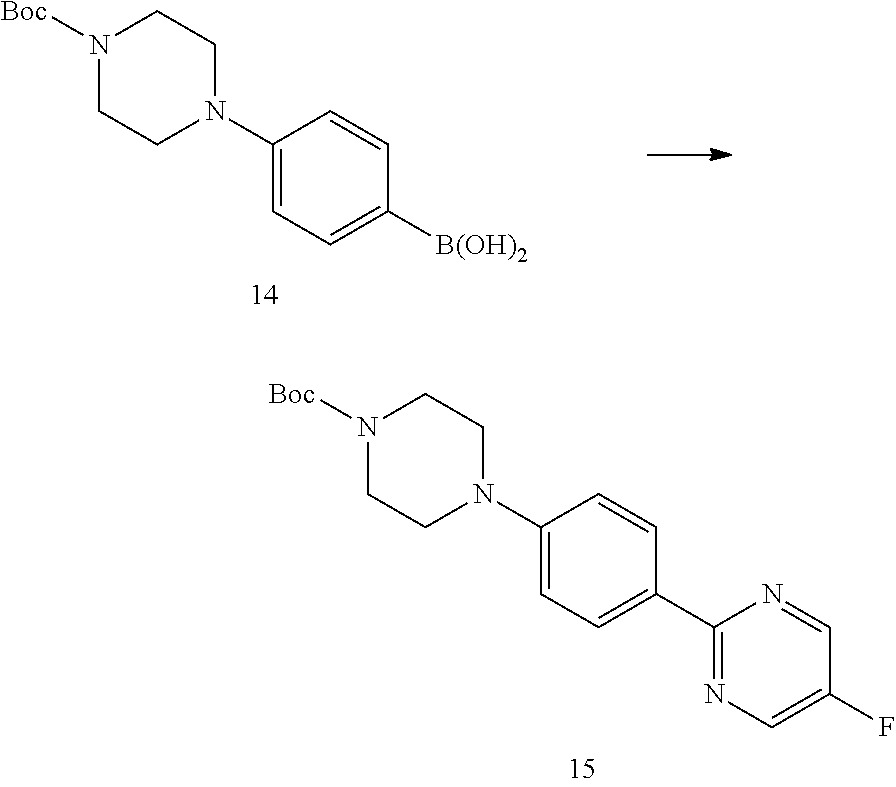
C1(N2CCN([Boc])CC2)=CC=C(C2=NC=C(F)C=N2)C=C1.C1(N2CCN([Boc])CC2)=CC=C([B(OH)2])C=C1
